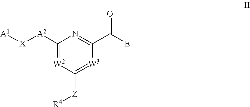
C1([A2][X][A1])=[W2]C([Z][R4])=[W3]C(C(=O)[E])=N1
